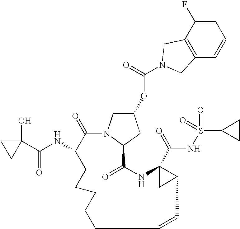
C1=C(F)C2=C(C=C1)CN(C(=O)OC1CN3C(C1)C(=O)NC1(C(=O)NS(=O)(=O)C4CC4)CC1C=CCCCCCC(NC(C1(O)CC1)=O)C3=O)C2
